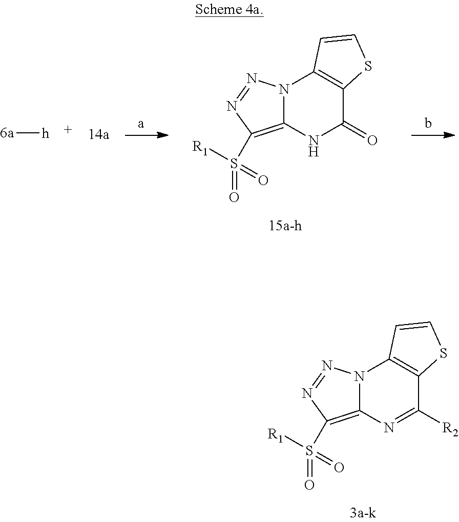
[6a][h].N12C(=C(S(=O)(=O)[R1])N=N1)NC(=O)C1=C2C=CS1.N12C(=C(S(=O)(=O)[R1])N=N1)N=C([R2])C1=C2C=CS1
